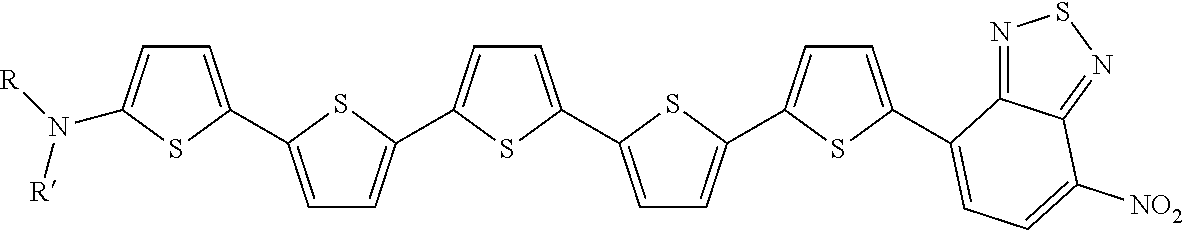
C1=C(C2=CC=C(C3=CC=C(C4=CC=C(C5=CC=C(C6=CC=C([NO2])C7=NSN=C76)S5)S4)S3)S2)SC(N([R])[R])=C1
